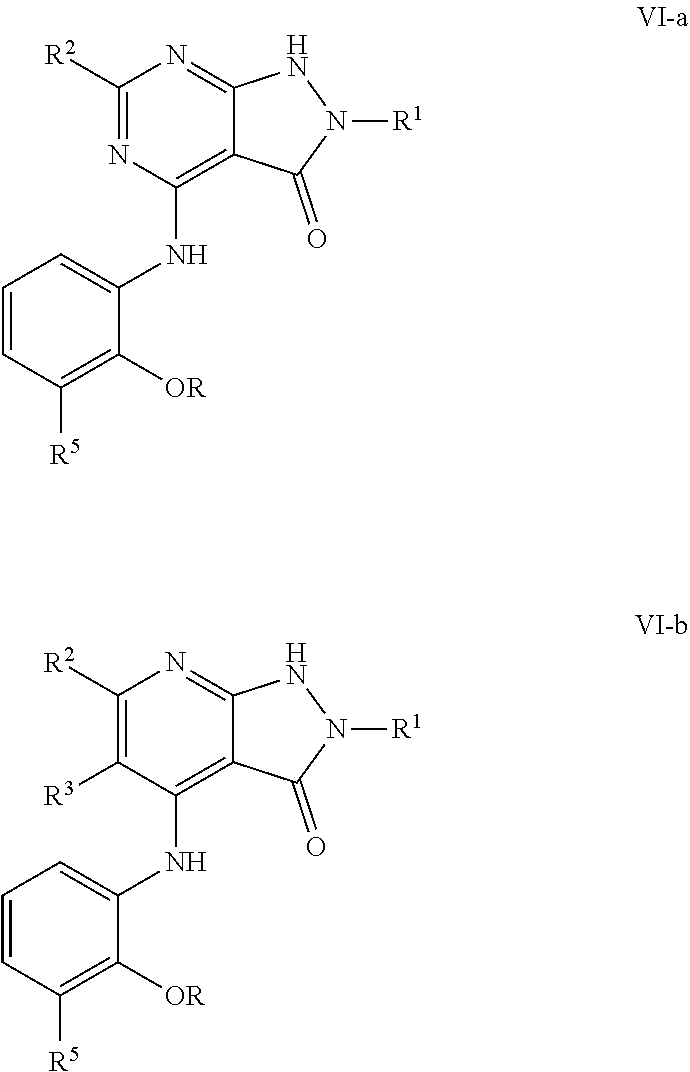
C1([R2])=C([R3])C(NC2=CC=CC([R5])=C2[OR])=C2C(=N1)NN([R1])C2=O.C1([R2])=NC(NC2=CC=CC([R5])=C2[OR])=C2C(=N1)NN([R1])C2=O
